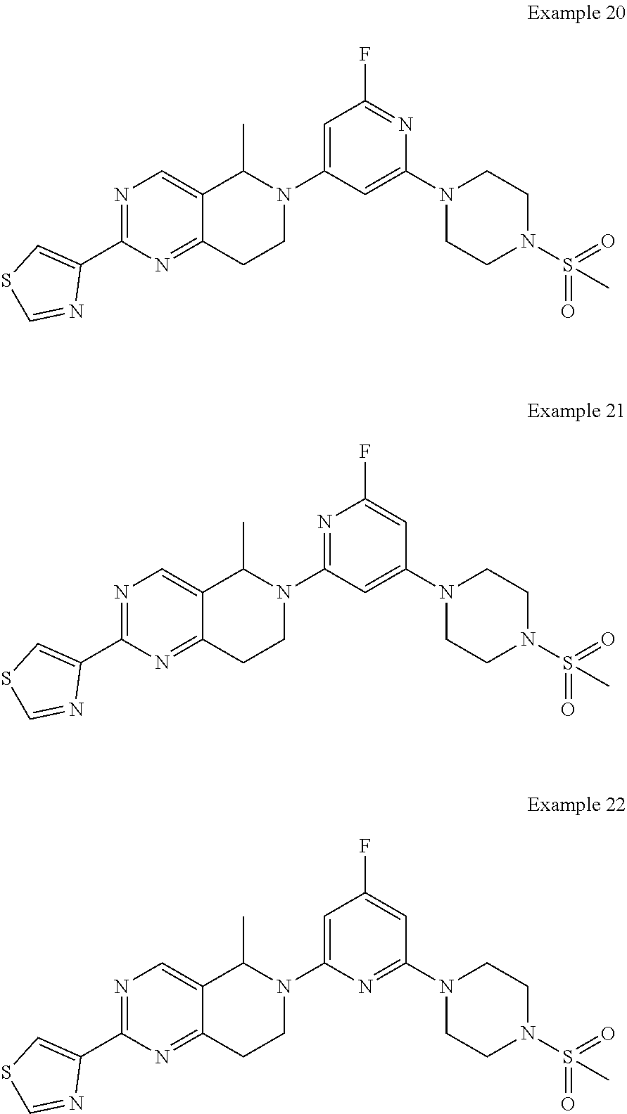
N1=C(C2=CSC=N2)N=C2C(=C1)C(C)N(C1=CC(F)=NC(N3CCN(S(=O)(=O)C)CC3)=C1)CC2.N1=C(C2=CSC=N2)N=C2C(=C1)C(C)N(C1=NC(F)=CC(N3CCN(S(=O)(=O)C)CC3)=C1)CC2.N1=C(C2=CSC=N2)N=C2C(=C1)C(C)N(C1=CC(F)=CC(N3CCN(S(=O)(=O)C)CC3)=N1)CC2
